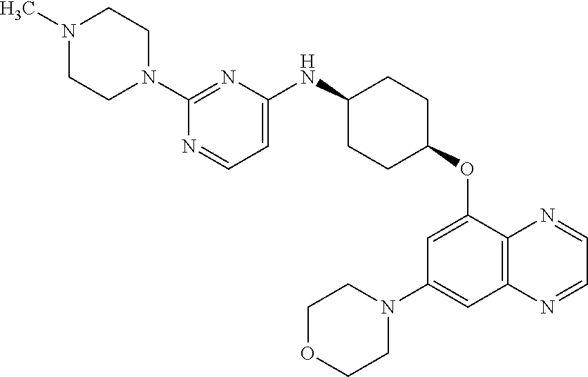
N1(C2=NC(NC3CCC(OC4=CC(N5CCOCC5)=CC5=C4N=CC=N5)CC3)=CC=N2)CCN(C)CC1
